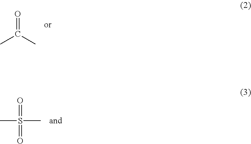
O=C(C)C.O=S(=O)(C)C
